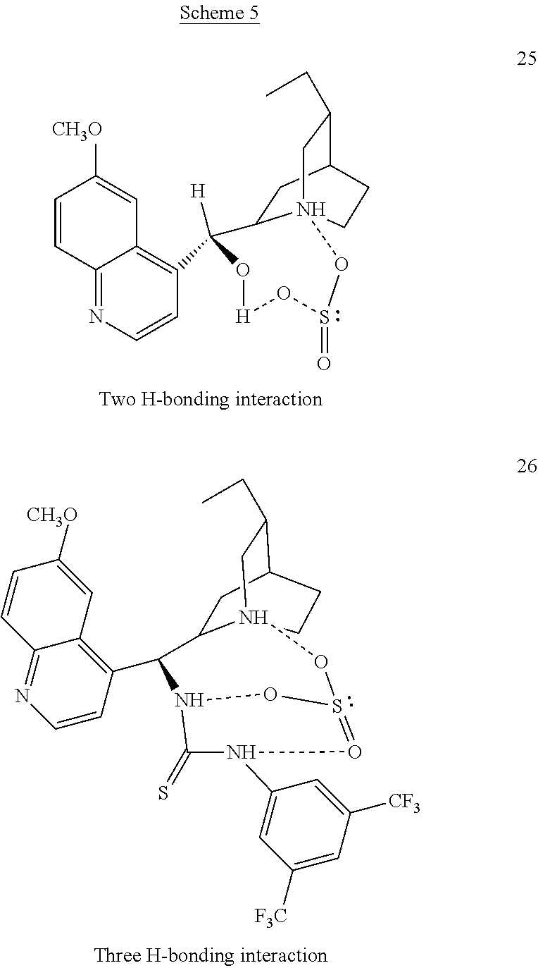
C12=NC=CC(C3([H])O[H]OS(=O)ON45C3CC(C(CC)C4)CC5)=C1C=C([CH3O])C=C2.C1=CC(C2N3C(=S)N(C4=CC([F3C])=CC([CF3])=C4)O=S(O3)ON34C2CC(C(CC)C3)CC4)=C2C(=N1)C=CC([CH3O])=C2
